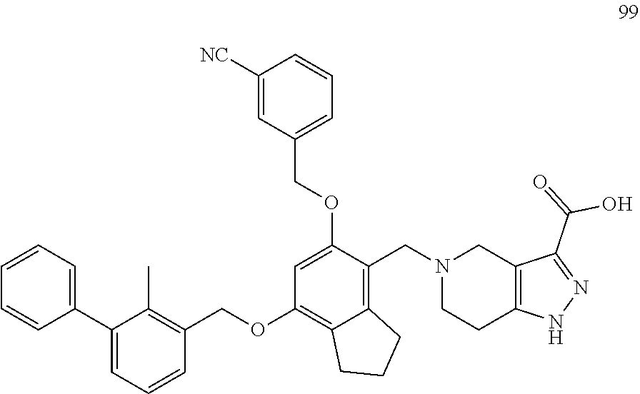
C1=CC=C(COC2=CC(OCC3=C(C)C(C4=CC=CC=C4)=CC=C3)=C3C(=C2CN2CC4=C(NN=C4C(=O)O)CC2)CCC3)C=C1[NC]
